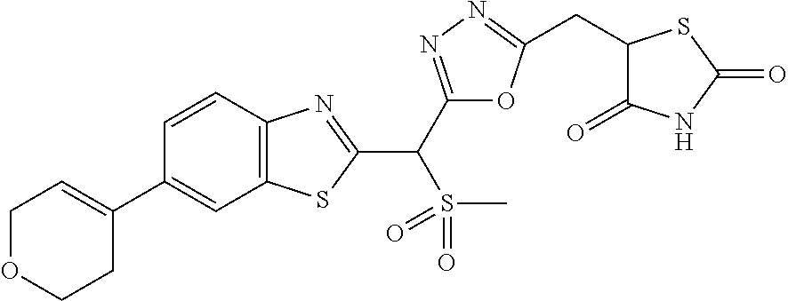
C12=C(C=CC(C3=CCOCC3)=C1)N=C(C(S(=O)(=O)C)C1=NN=C(CC3C(=O)NC(=O)S3)O1)S2
